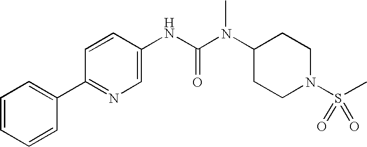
C1(C2=NC=C(NC(N(C3CCN(S(=O)(=O)C)CC3)C)=O)C=C2)=CC=CC=C1
